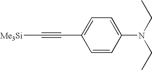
C1=C(N(CC)CC)C=CC(C#C[Me3Si])=C1
